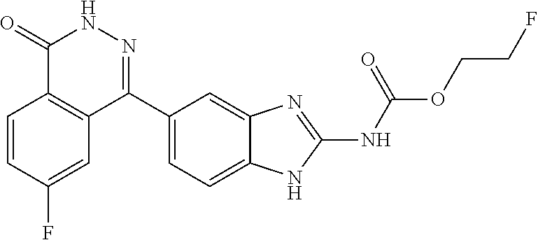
O(CCF)C(=O)NC1=NC2=CC(C3=NNC(=O)C4=C3C=C(F)C=C4)=CC=C2N1
